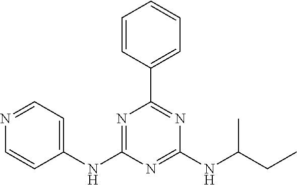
C1=CC(C2=NC(NC(CC)C)=NC(NC3=CC=NC=C3)=N2)=CC=C1
